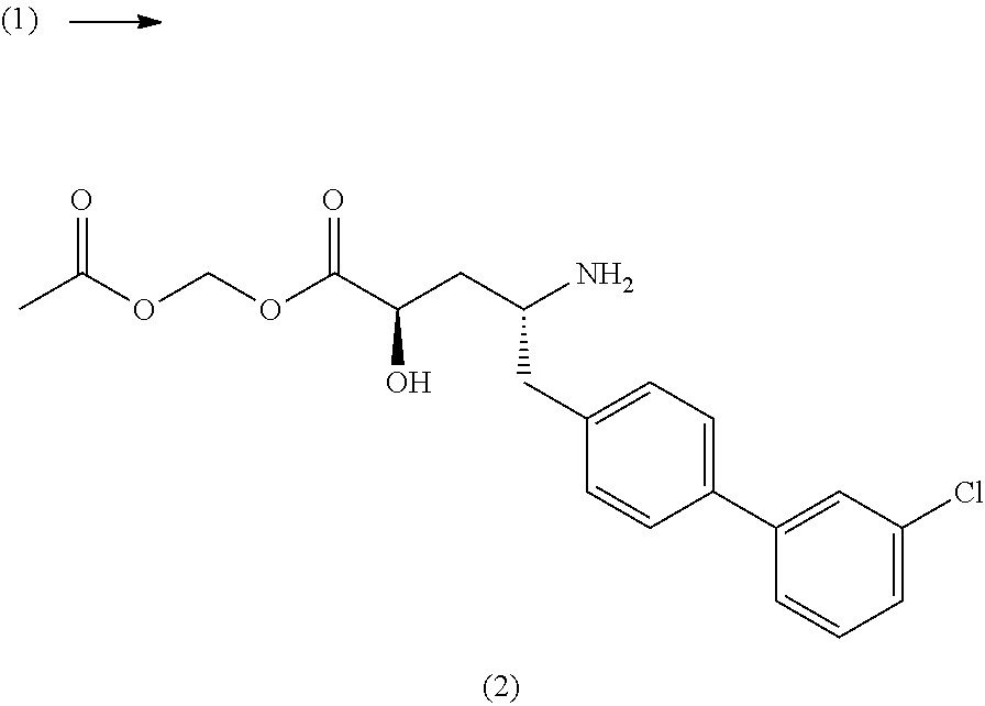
CC(OCOC(C(CC(N)CC1=CC=C(C2=CC(Cl)=CC=C2)C=C1)O)=O)=O
